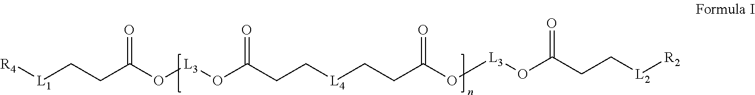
[R4][L1]CCC(=O)O[L3]OC(CC[L4]CCC(=O)O[L3]OC(CC[L2][R2])=O)=O
